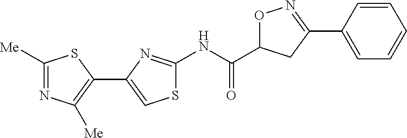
N(C(=O)C1ON=C(C2=CC=CC=C2)C1)C1=NC(C2=C([Me])N=C([Me])S2)=CS1
